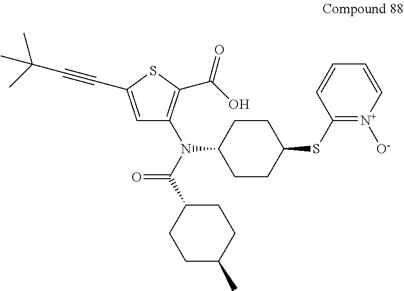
C1=C(C#CC(C)(C)C)SC(C(O)=O)=C1N(C(C1CCC(C)CC1)=O)C1CCC(SC2=[N+]([O-])C=CC=C2)CC1
